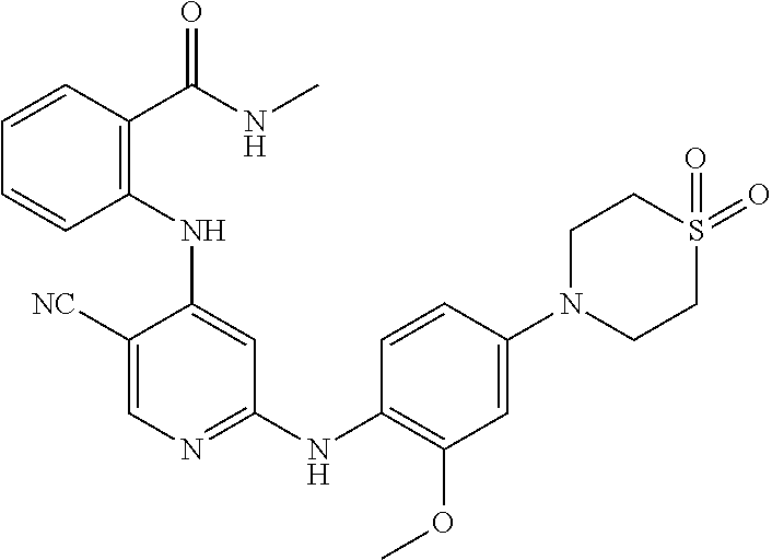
C1([NC])=CN=C(NC2=C(OC)C=C(N3CCS(=O)(=O)CC3)C=C2)C=C1NC1=C(C(NC)=O)C=CC=C1
